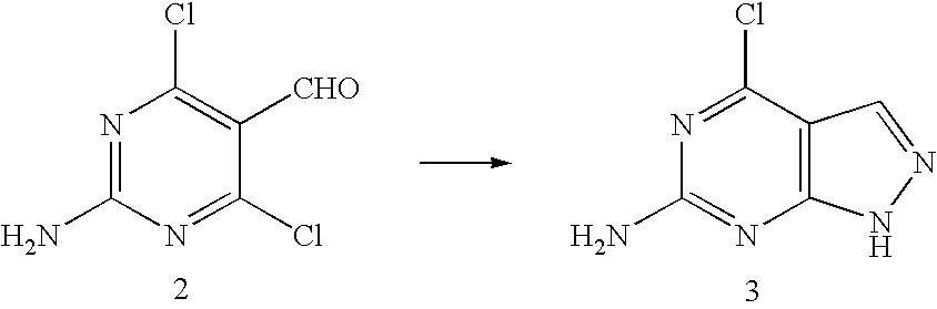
N1=C(N)N=C(Cl)C([CHO])=C1Cl.N1=C(Cl)C2=C(N=C1N)NN=C2
